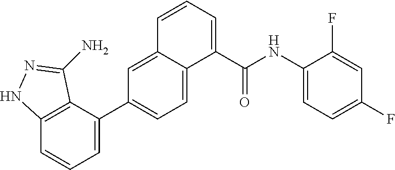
C12=C(C(C3=CC=C4C(=C3)C=CC=C4C(NC3=CC=C(F)C=C3F)=O)=CC=C1)C(N)=NN2
